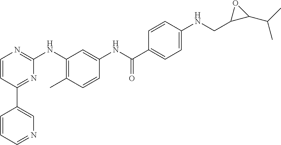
C1(C2=CN=CC=C2)=NC(NC2=C(C)C=CC(NC(C3=CC=C(NCC4C(C(C)C)O4)C=C3)=O)=C2)=NC=C1
